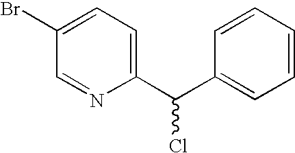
C1(Br)=CC=C(C(C2=CC=CC=C2)Cl)N=C1
